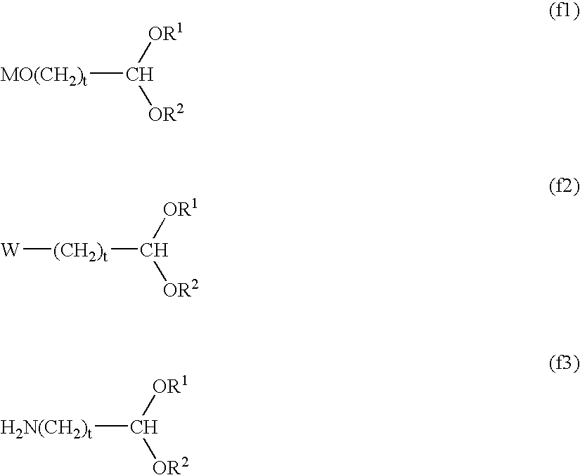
[MO(CH2)t]C([OR1])[OR2].[(CH2)t]([W])C([OR2])[OR1].C([OR2])([OR1])[H2N(CH2)t]
